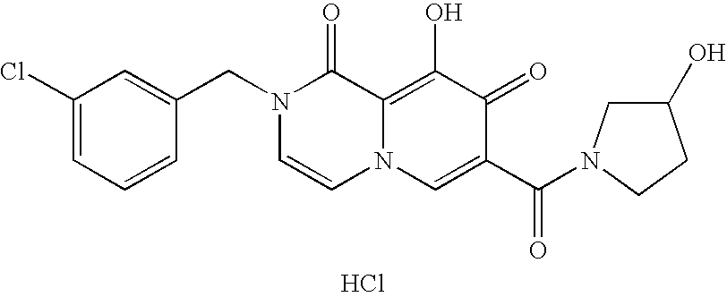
Cl.C1(Cl)=CC=CC(CN2C=CN3C(=C(O)C(=O)C(C(=O)N4CC(O)CC4)=C3)C2=O)=C1
